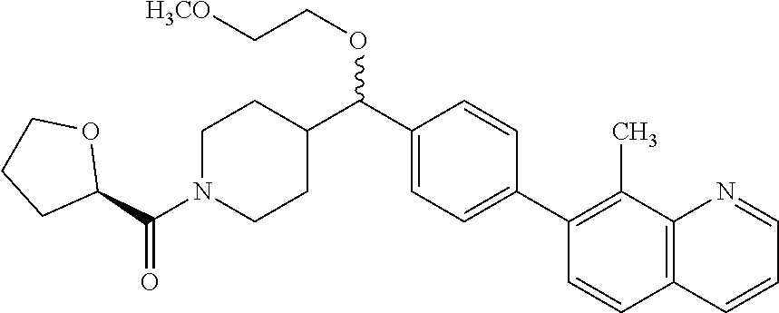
C1=C(C2=C(C)C3=C(C=C2)C=CC=N3)C=CC(C(C2CCN(C(=O)C3CCCO3)CC2)OCC[H3CO])=C1
